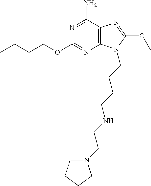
N1=C(N)C2=C(N=C1OCCCC)N(CCCCNCCN1CCCC1)C(OC)=N2
